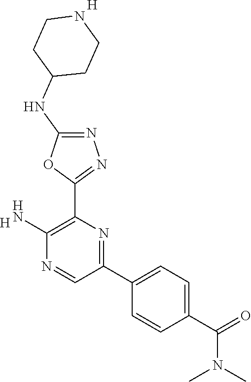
[H].C1(N)=C(C2=NN=C(NC3CCNCC3)O2)N=C(C2=CC=C(C(=O)N(C)C)C=C2)C=N1.[H]
